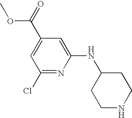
C1(Cl)=NC(NC2CCNCC2)=CC(C(=O)OC)=C1
